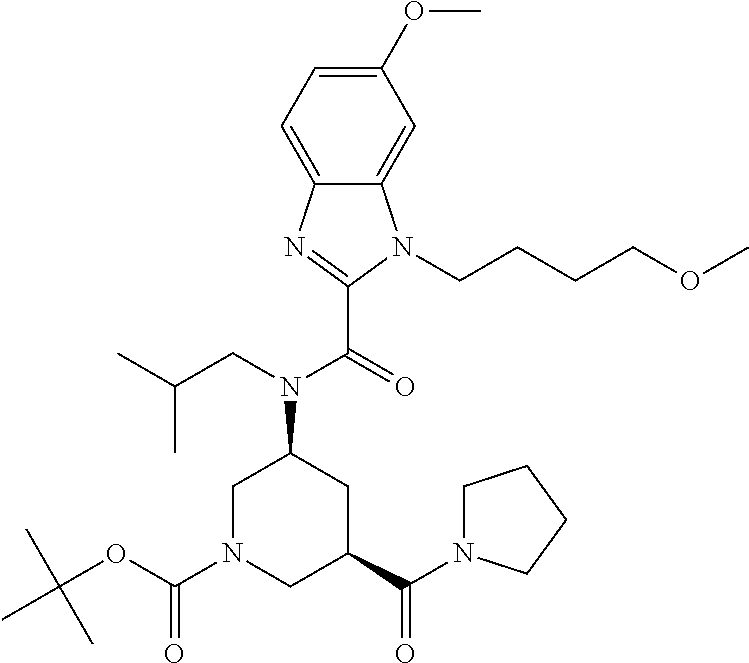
C1(OC)=CC=C2C(=C1)N(CCCCOC)C(C(=O)N(CC(C)C)C1CN(C(OC(C)(C)C)=O)CC(C(N3CCCC3)=O)C1)=N2
